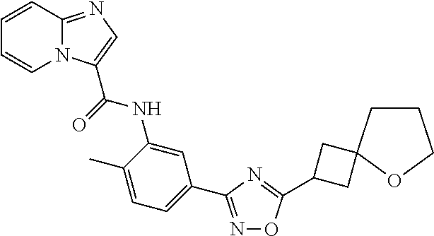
C1=CC2=NC=C(C(=O)NC3=CC(C4=NOC(C5CC6(C5)CCCO6)=N4)=CC=C3C)N2C=C1
